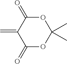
C1(=O)OC(C)(C)OC(=O)C1=C
